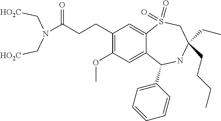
C(CCC1=C(OC)C=C2C(=C1)S(=O)(=O)CC(CCCC)(CC)NC2C1=CC=CC=C1)(=O)N(C[HO2C])C[HO2C]
